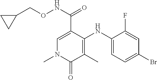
C1=C(C(NOCC2CC2)=O)C(NC2=CC=C(Br)C=C2F)=C(C)C(=O)N1C
